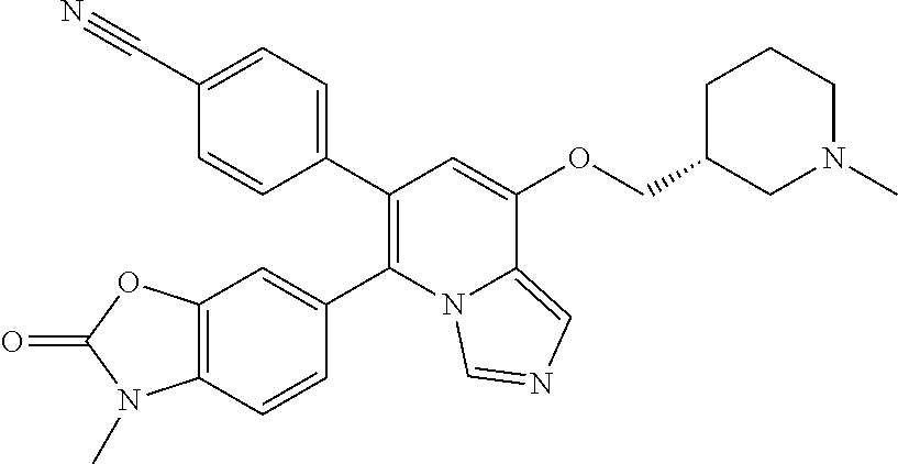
C1(C2=C(C3=CC4=C(C=C3)N(C)C(=O)O4)N3C(=CN=C3)C(OCC3CN(C)CCC3)=C2)=CC=C(C#N)C=C1
